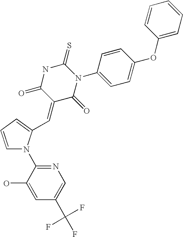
C1=CC=C(C=C2C(=O)N(C3=CC=C(OC4=CC=CC=C4)C=C3)C(=S)NC2=O)N1C1=NC=C(C(F)(F)F)C=C1O
